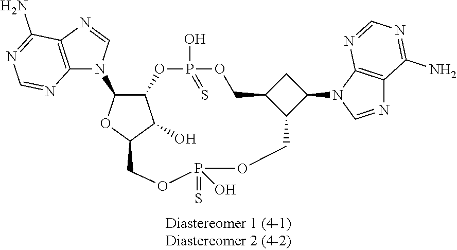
C12C(N3C4=C(N=C3)C(N)=NC=N4)OC(C1O)COP(=S)(O)OCC1C(COP(O)(=S)O2)CC1N1C=NC2=C1N=CN=C2N
